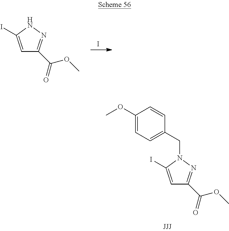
C1=C(I)N(CC2=CC=C(OC)C=C2)N=C1C(=O)OC.I.C1=C(I)NN=C1C(=O)OC
